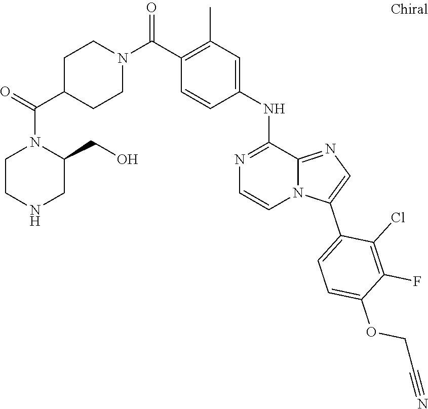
C1(C)=C(C(N2CCC(C(=O)N3CCNCC3CO)CC2)=O)C=CC(NC2=NC=CN3C2=NC=C3C2=CC=C(OCC#N)C(F)=C2Cl)=C1
